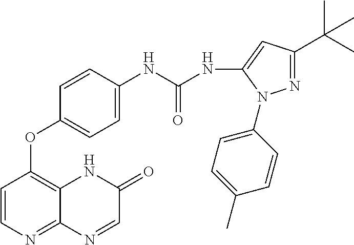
C1=CC(NC(NC2=CC(C(C)(C)C)=NN2C2=CC=C(C)C=C2)=O)=CC=C1OC1=C2C(=NC=C1)N=CC(=O)N2
